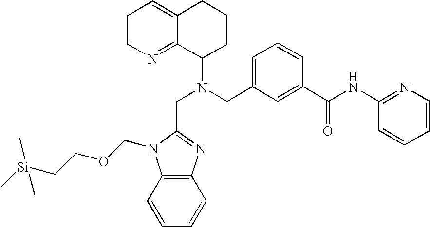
N(CC1=CC=CC(C(NC2=NC=CC=C2)=O)=C1)(C1CCCC2=CC=CN=C12)CC1=NC2=C(C=CC=C2)N1COCC[Si](C)(C)C
